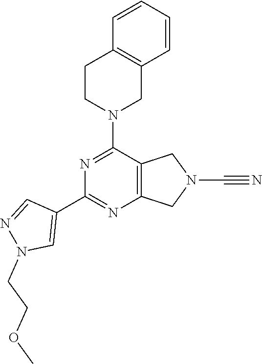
C1CN(C2=NC(C3=CN(CCOC)N=C3)=NC3=C2CN(C#N)C3)CC2=C1C=CC=C2
